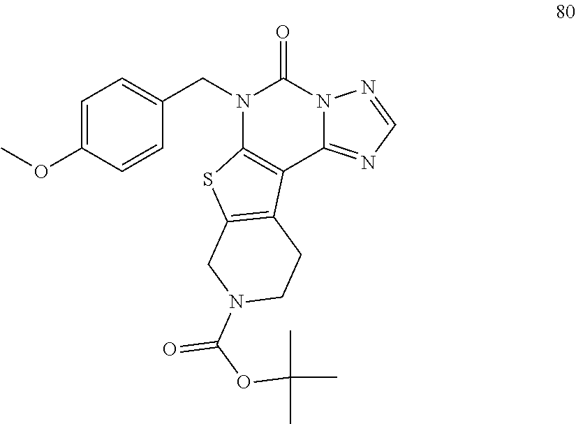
C1=C(OC)C=CC(CN2C3=C(C4=NC=NN4C2=O)C2=C(S3)CN(C(OC(C)(C)C)=O)CC2)=C1
